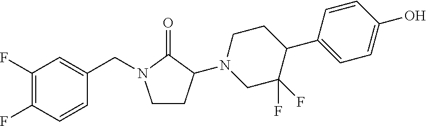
C1CC(N2CC(F)(F)C(C3=CC=C(O)C=C3)CC2)C(=O)N1CC1=CC(F)=C(F)C=C1
